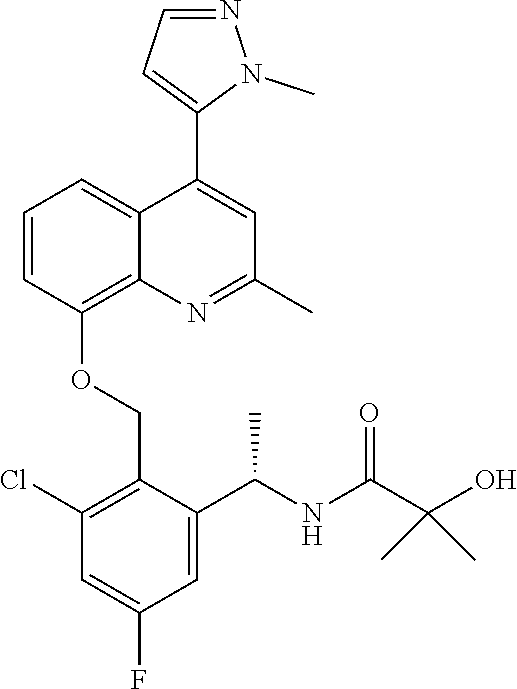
C1=CC(OCC2=C(Cl)C=C(F)C=C2C(NC(C(O)(C)C)=O)C)=C2C(=C1)C(C1=CC=NN1C)=CC(C)=N2
